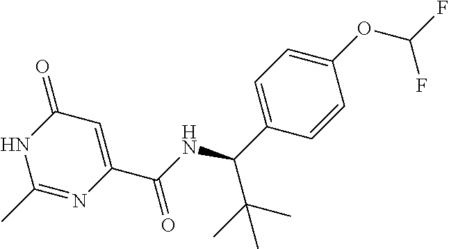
C1(C)=NC(C(NC(C2=CC=C(OC(F)F)C=C2)C(C)(C)C)=O)=CC(=O)N1
